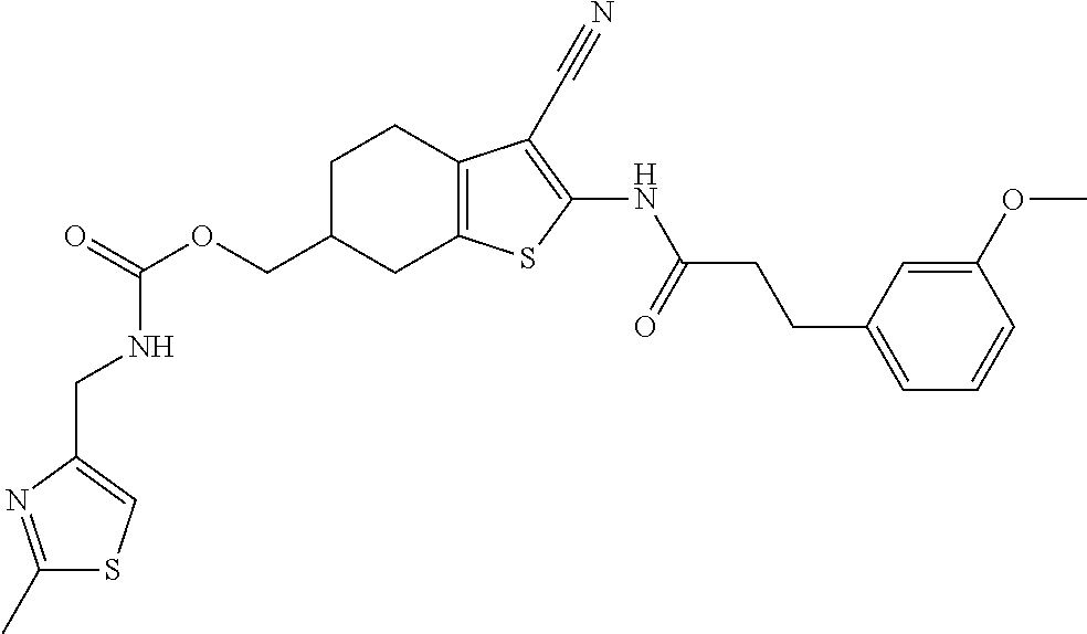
C(OCC1CC2=C(CC1)C(C#N)=C(NC(CCC1=CC=CC(OC)=C1)=O)S2)(=O)NCC1=CSC(C)=N1
